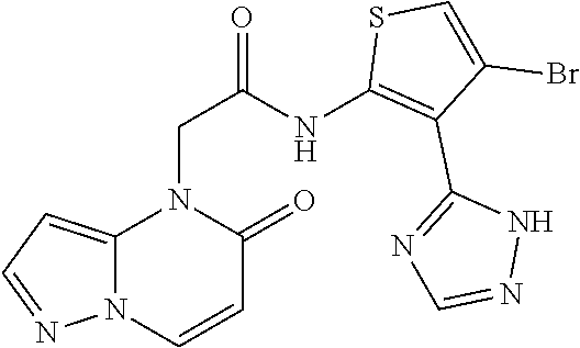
N12C(=CC=N1)N(CC(NC1=C(C3=NC=NN3)C(Br)=CS1)=O)C(=O)C=C2
